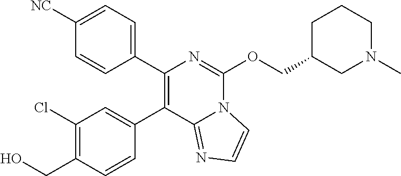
C1(CO)=C(Cl)C=C(C2=C(C3=CC=C([NC])C=C3)N=C(OCC3CCCN(C)C3)N3C2=NC=C3)C=C1
